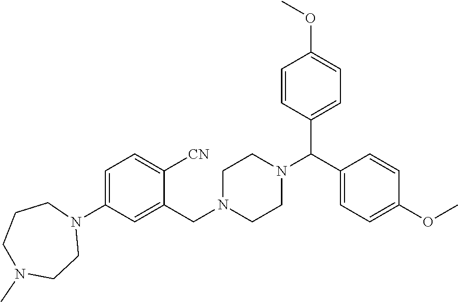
C1=C(N2CCCN(C)CC2)C=C(CN2CCN(C(C3=CC=C(OC)C=C3)C3=CC=C(OC)C=C3)CC2)C([CN])=C1
